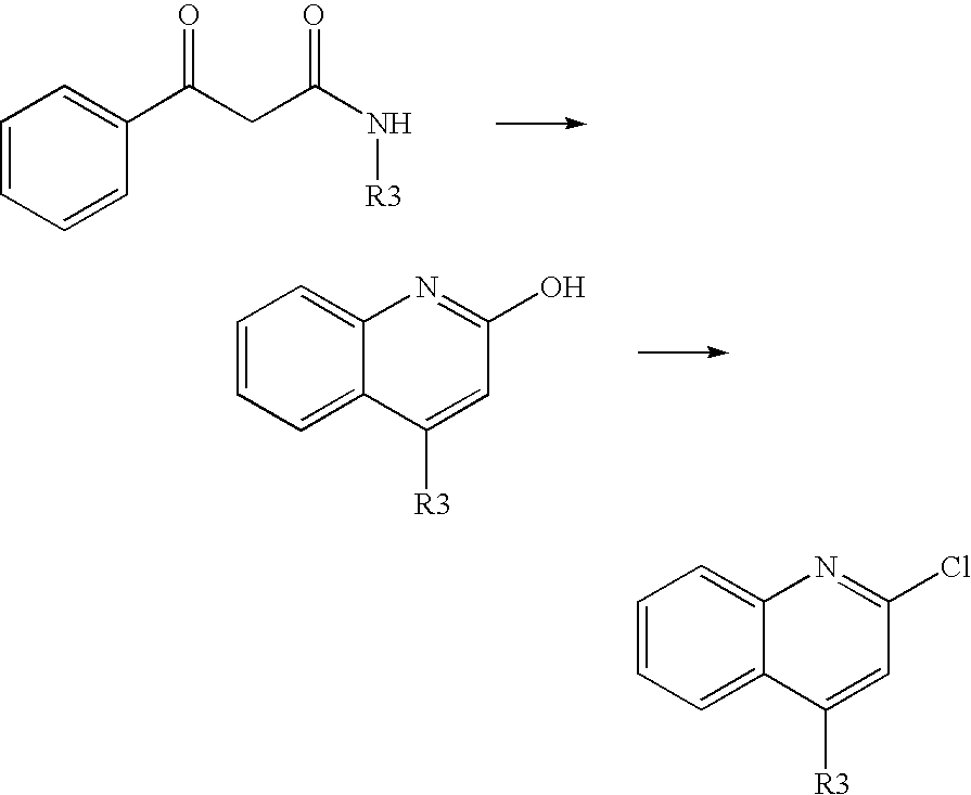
C1=CC=CC(C(CC(N[R3])=O)=O)=C1.C1=CC=C2C(=C1)N=C(O)C=C2[R3].C1=CC=C2C(=C1)N=C(Cl)C=C2[R3]
